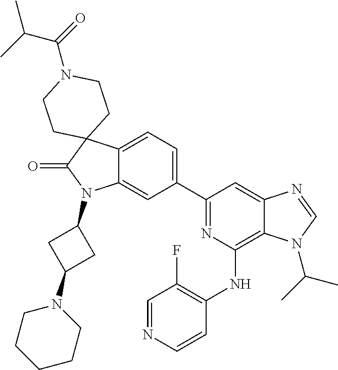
C12=CC=C(C3=NC(NC4=C(F)C=NC=C4)=C4C(=C3)N=CN4C(C)C)C=C1N(C1CC(N3CCCCC3)C1)C(=O)C21CCN(C(=O)C(C)C)CC1
